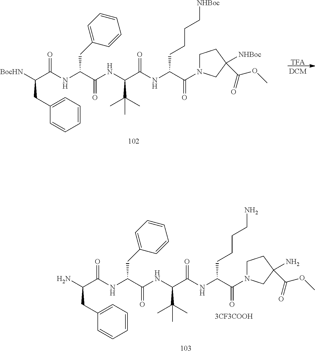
C(C(C(=O)N1CCC(C(=O)OC)([NHBoc])C1)NC(C(C(C)(C)C)NC(C(CC1=CC=CC=C1)NC(C(CC1=CC=CC=C1)[BocHN])=O)=O)=O)CCC[NHBoc].C(C(C(=O)N1CCC(C(=O)OC)(N)C1)NC(C(C(C)(C)C)NC(C(CC1=CC=CC=C1)NC(C(CC1=CC=CC=C1)N)=O)=O)=O)CCCN
